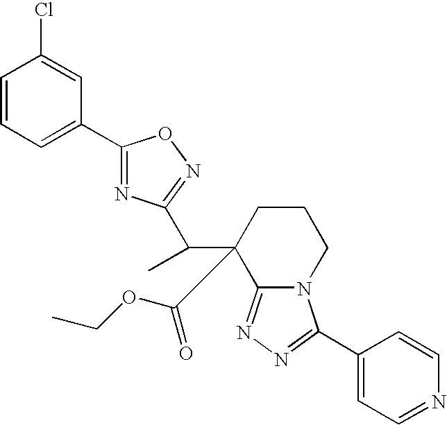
C1=CC=C(C2=NC(C(C)C3(C(OCC)=O)C4=NN=C(C5=CC=NC=C5)N4CCC3)=NO2)C=C1Cl
